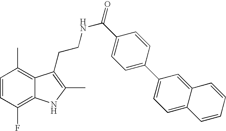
C1=CC(F)=C2C(=C1C)C(CCNC(=O)C1=CC=C(C3=CC=C4C(=C3)C=CC=C4)C=C1)=C(C)N2
